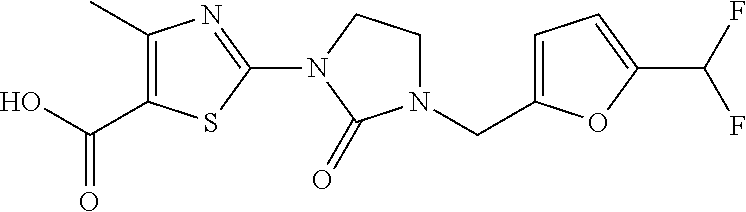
C1(C)=C(C(O)=O)SC(N2C(=O)N(CC3=CC=C(C(F)F)O3)CC2)=N1
